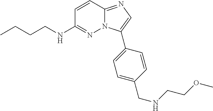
C1=CC2=NC=C(C3=CC=C(CNCCOC)C=C3)N2N=C1NCCCC
